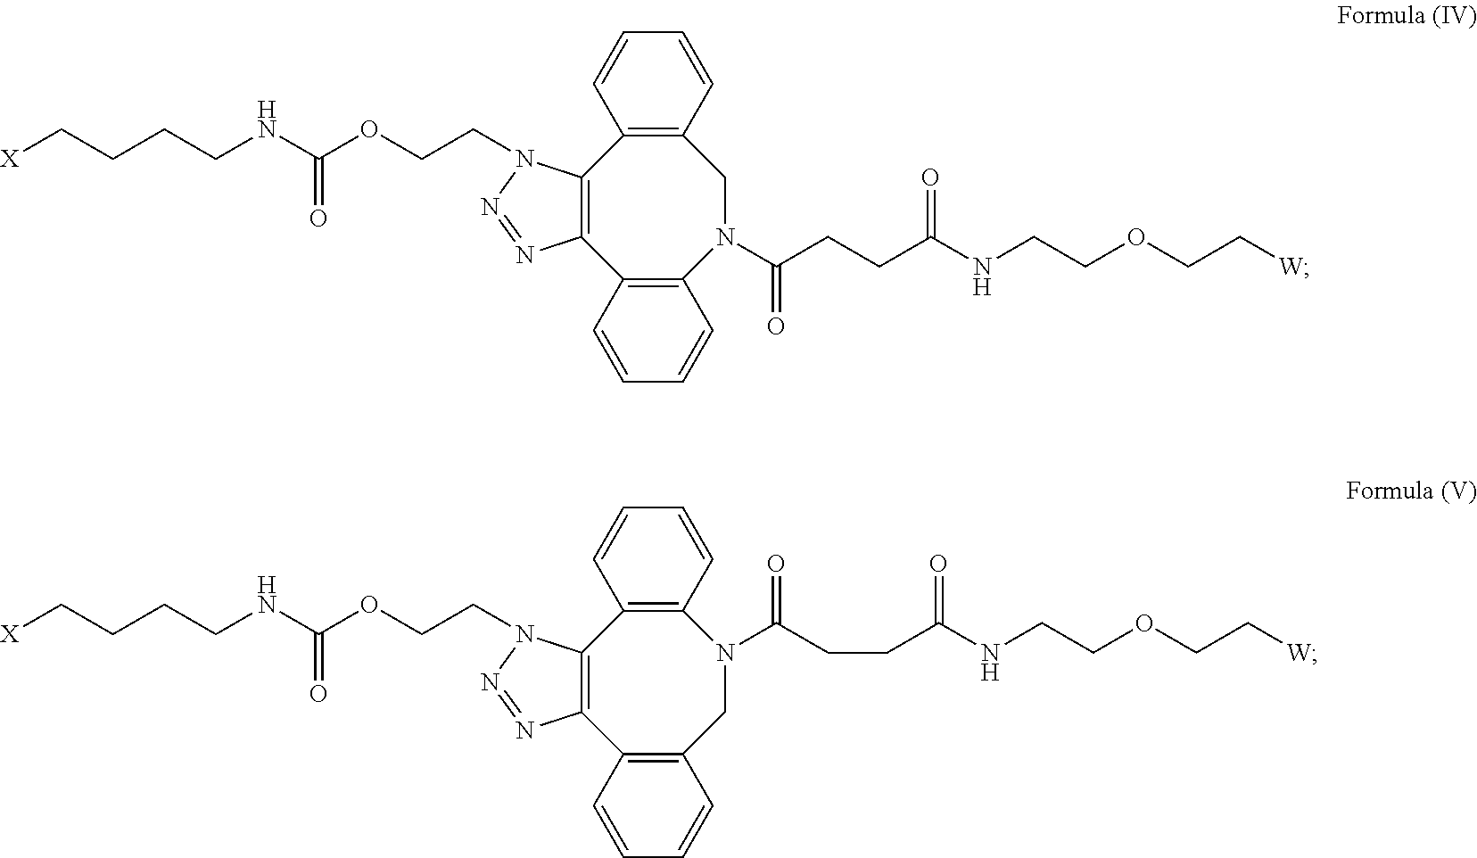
C12=C(C=CC=C1)CN(C(CCC(NCCOCC[W])=O)=O)C1=C(C3=C2N(CCOC(NCCCC[X])=O)N=N3)C=CC=C1.C12=C(C=CC=C1)N(C(CCC(NCCOCC[W])=O)=O)CC1=C(C3=C2N(CCOC(NCCCC[X])=O)N=N3)C=CC=C1
